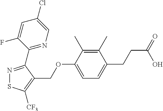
N1=C(C2=NC=C(Cl)C=C2F)C(COC2=CC=C(CCC(=O)O)C(C)=C2C)=C([CF3])S1
